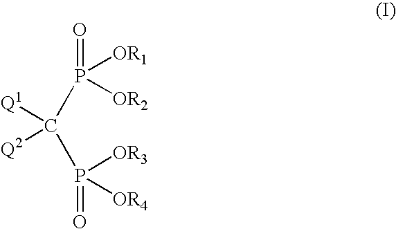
P(C(P(=O)([OR4])[OR3])([Q1])[Q2])(=O)([OR1])[OR2]
